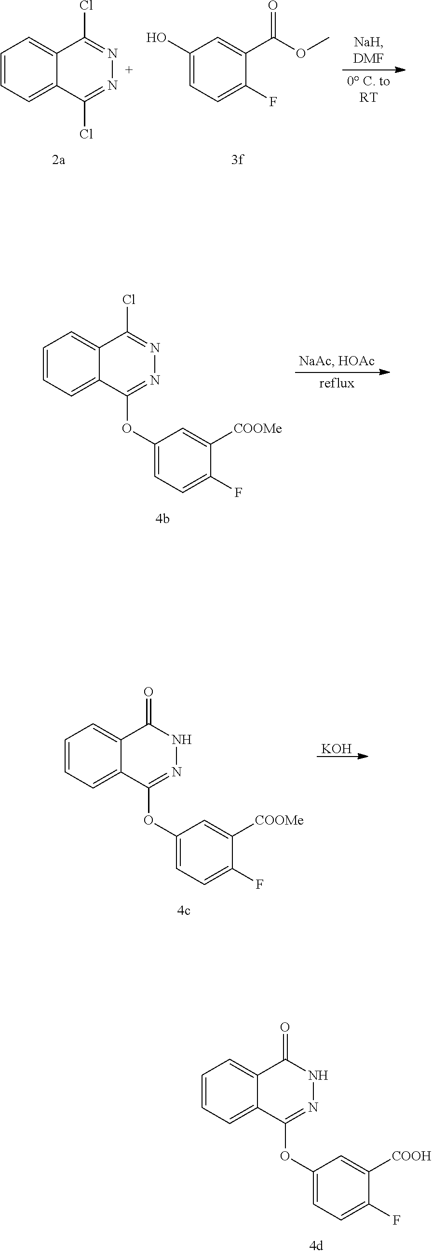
C1=CC=C2C(=C1)C(Cl)=NN=C2Cl.C1(O)=CC=C(F)C(C(OC)=O)=C1.C1=CC=C2C(=C1)C(Cl)=NN=C2OC1=CC=C(F)C([COOMe])=C1.C1=CC=C2C(=C1)C(=O)NN=C2OC1=CC=C(F)C([COOH])=C1.[KOH].C1=CC=C2C(=C1)C(=O)NN=C2OC1=CC=C(F)C([COOMe])=C1
